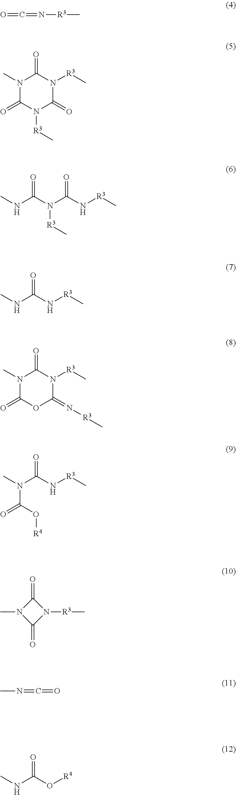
O=C=N[R3]C.N1(C)C(=O)N([R3]C)C(=O)N([R3]C)C1=O.N(C(N([R3]C)C(N[R3]C)=O)=O)C.N(C)C(N[R3]C)=O.N1(C)C(=O)OC(=N[R3]C)N([R3]C)C1=O.C(N(C)C(N[R3]C)=O)(O[R4])=O.C1(=O)N(C)C(=O)N1[R3]C.CN=C=O.N(C)C(O[R4])=O
